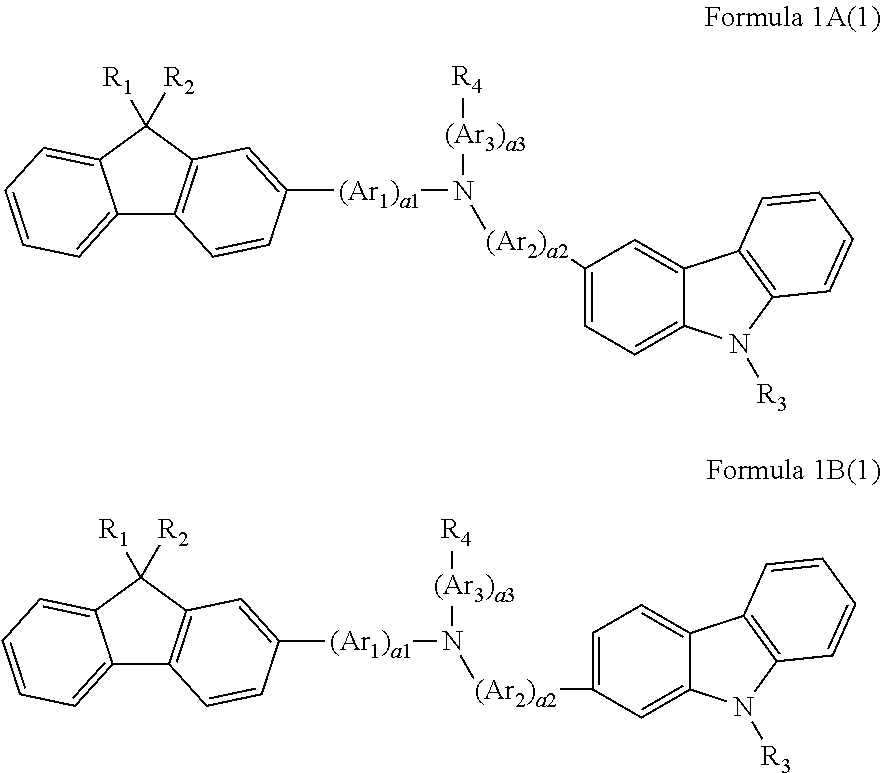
C1([R1])([R2])C2=CC=CC=C2C2=C1C=C([(Ar1)a1]N([(Ar3)a3][R4])[(Ar2)a2]C1=CC=C3C(=C1)N([R3])C1=C3C=CC=C1)C=C2.C1([R1])([R2])C2=CC=CC=C2C2=C1C=C([(Ar1)a1]N([(Ar3)a3][R4])[(Ar2)a2]C1=CC=C3C(=C1)C1=C(N3[R3])C=CC=C1)C=C2
